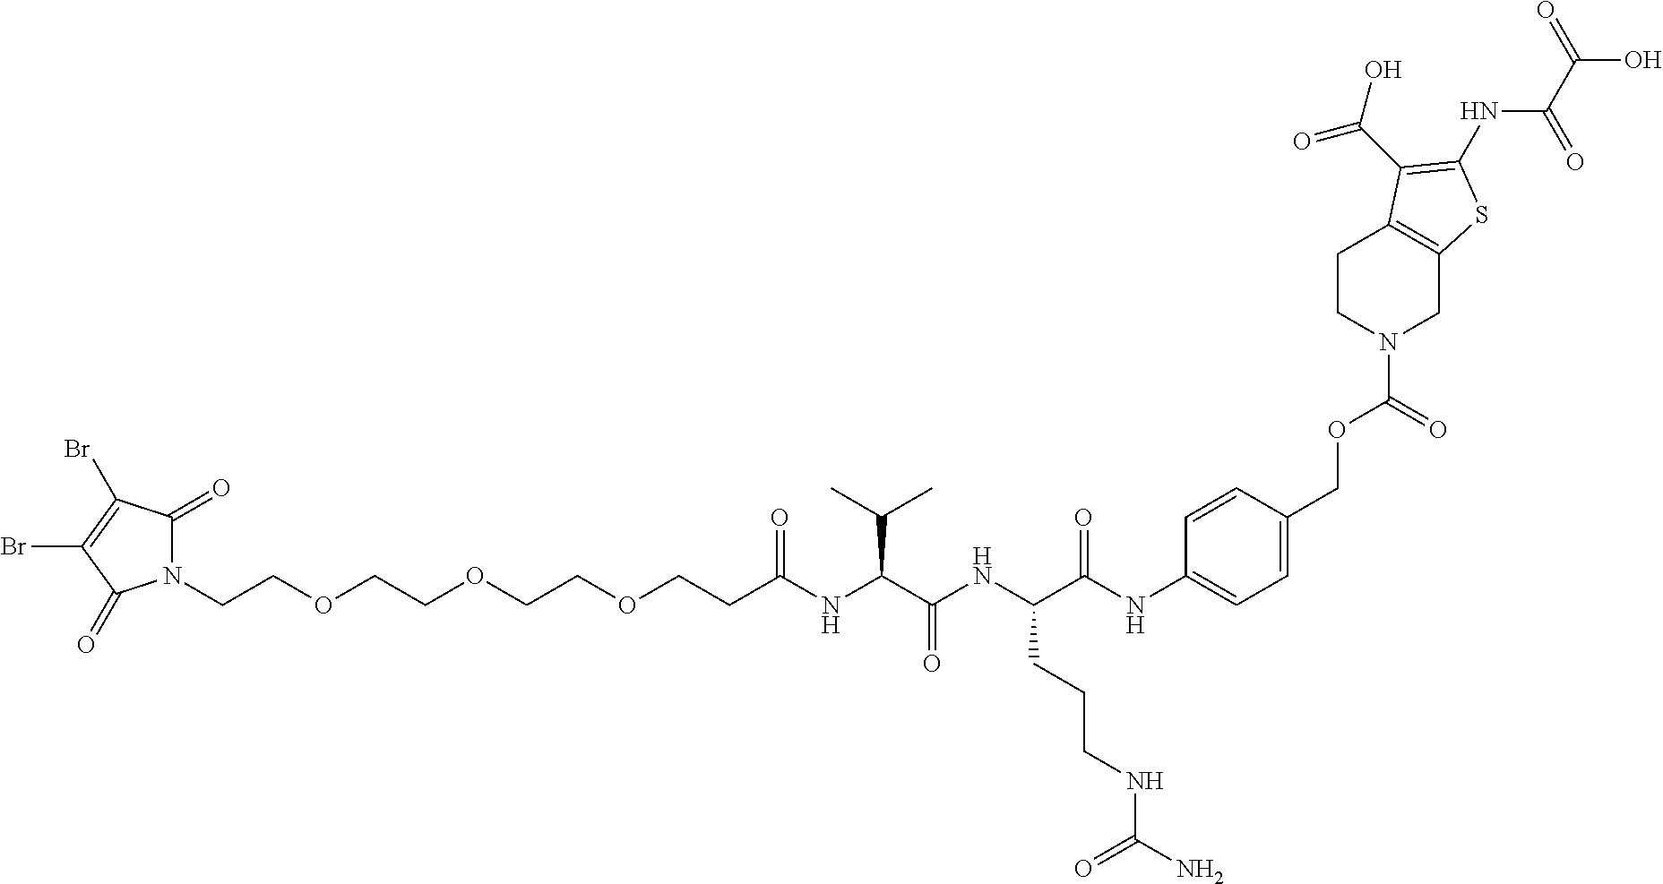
N1(CCOCCOCCOCCC(NC(C(NC(C(NC2=CC=C(COC(N3CC4=C(CC3)C(C(O)=O)=C(NC(C(=O)O)=O)S4)=O)C=C2)=O)CCCNC(N)=O)=O)C(C)C)=O)C(=O)C(Br)=C(Br)C1=O
